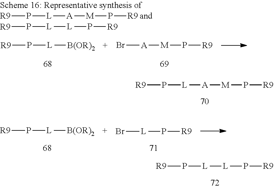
[R9]P[L][A][M]P[R9].[R9]P[L][L]P[R9].[R9]P[L][B(OR)2].Br[A][M]P[R9].[R9]P[L][A][M]P[R9].[R9]P[L][B(OR)2].Br[L]P[R9].[R9]P[L][L]P[R9]
